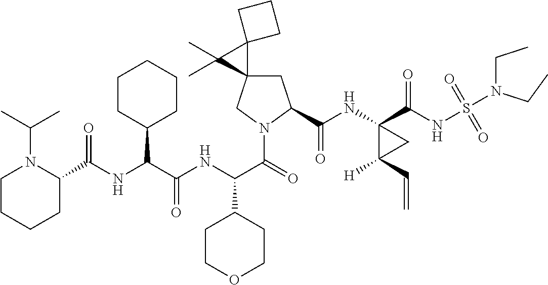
C1C2(CN(C(=O)C(NC(C(NC(=O)C3N(C(C)C)CCCC3)C3CCCCC3)=O)C3CCOCC3)C1C(NC1(C(NS(=O)(=O)N(CC)CC)=O)C([H])(C=C)C1)=O)C1(C2(C)C)CCC1
